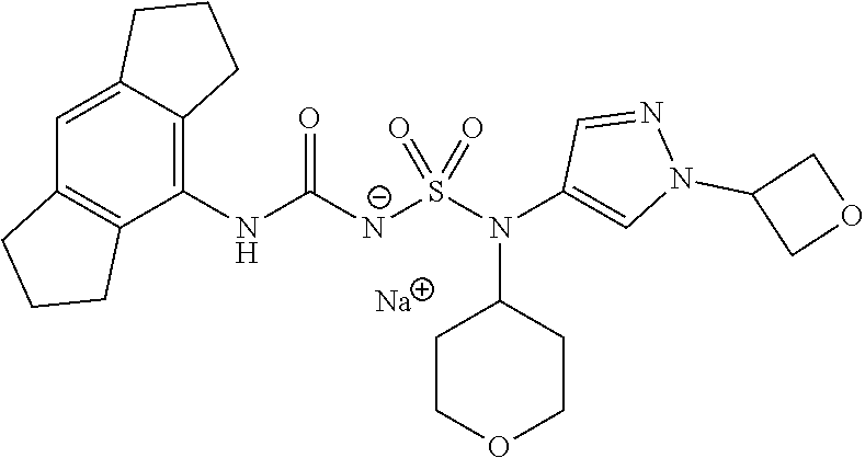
C1(NC(=O)[N-]S(N(C2=CN(C3COC3)N=C2)C2CCOCC2)(=O)=O)=C2C(=CC3=C1CCC3)CCC2.[Na]
